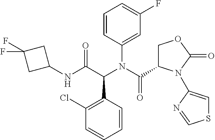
C1(Cl)=C(C(C(NC2CC(F)(F)C2)=O)N(C(C2COC(=O)N2C2=CSC=N2)=O)C2=CC(F)=CC=C2)C=CC=C1
